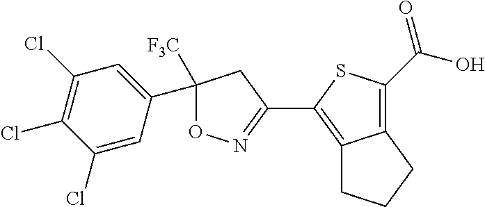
C12=C(C(=O)O)SC(C3=NOC([F3C])(C4=CC(Cl)=C(Cl)C(Cl)=C4)C3)=C1CCC2
